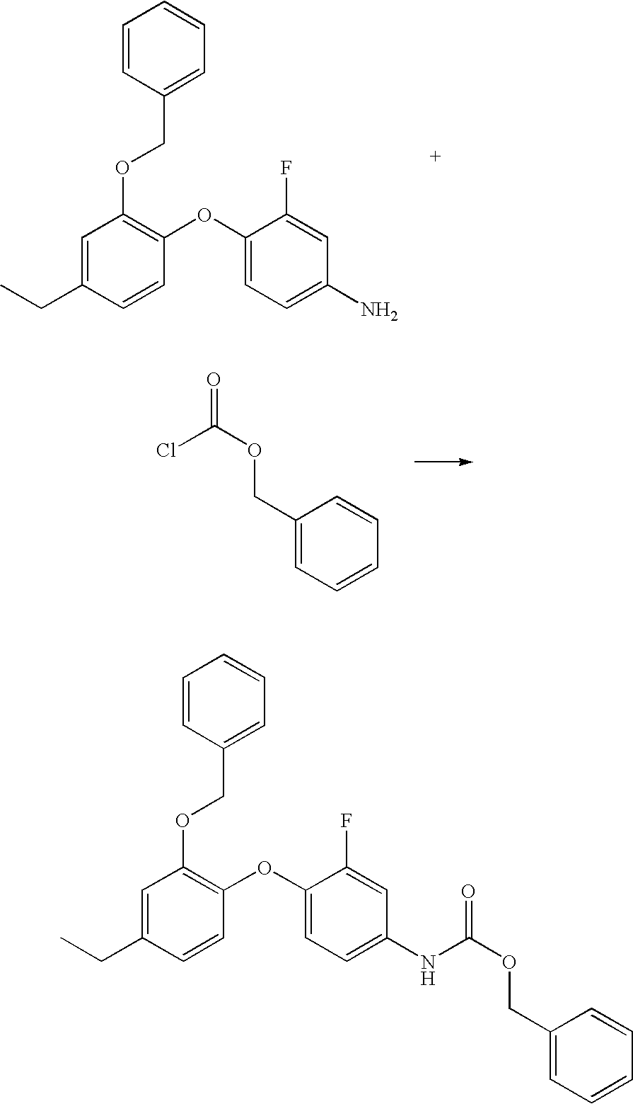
C1=C(CC)C=CC(OC2=CC=C(N)C=C2F)=C1OCC1=CC=CC=C1.C1(COC(Cl)=O)=CC=CC=C1.C1=C(CC)C=CC(OC2=CC=C(NC(OCC3=CC=CC=C3)=O)C=C2F)=C1OCC1=CC=CC=C1
